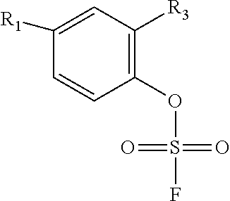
C1=C([R1])C=CC(OS(F)(=O)=O)=C1[R3]
